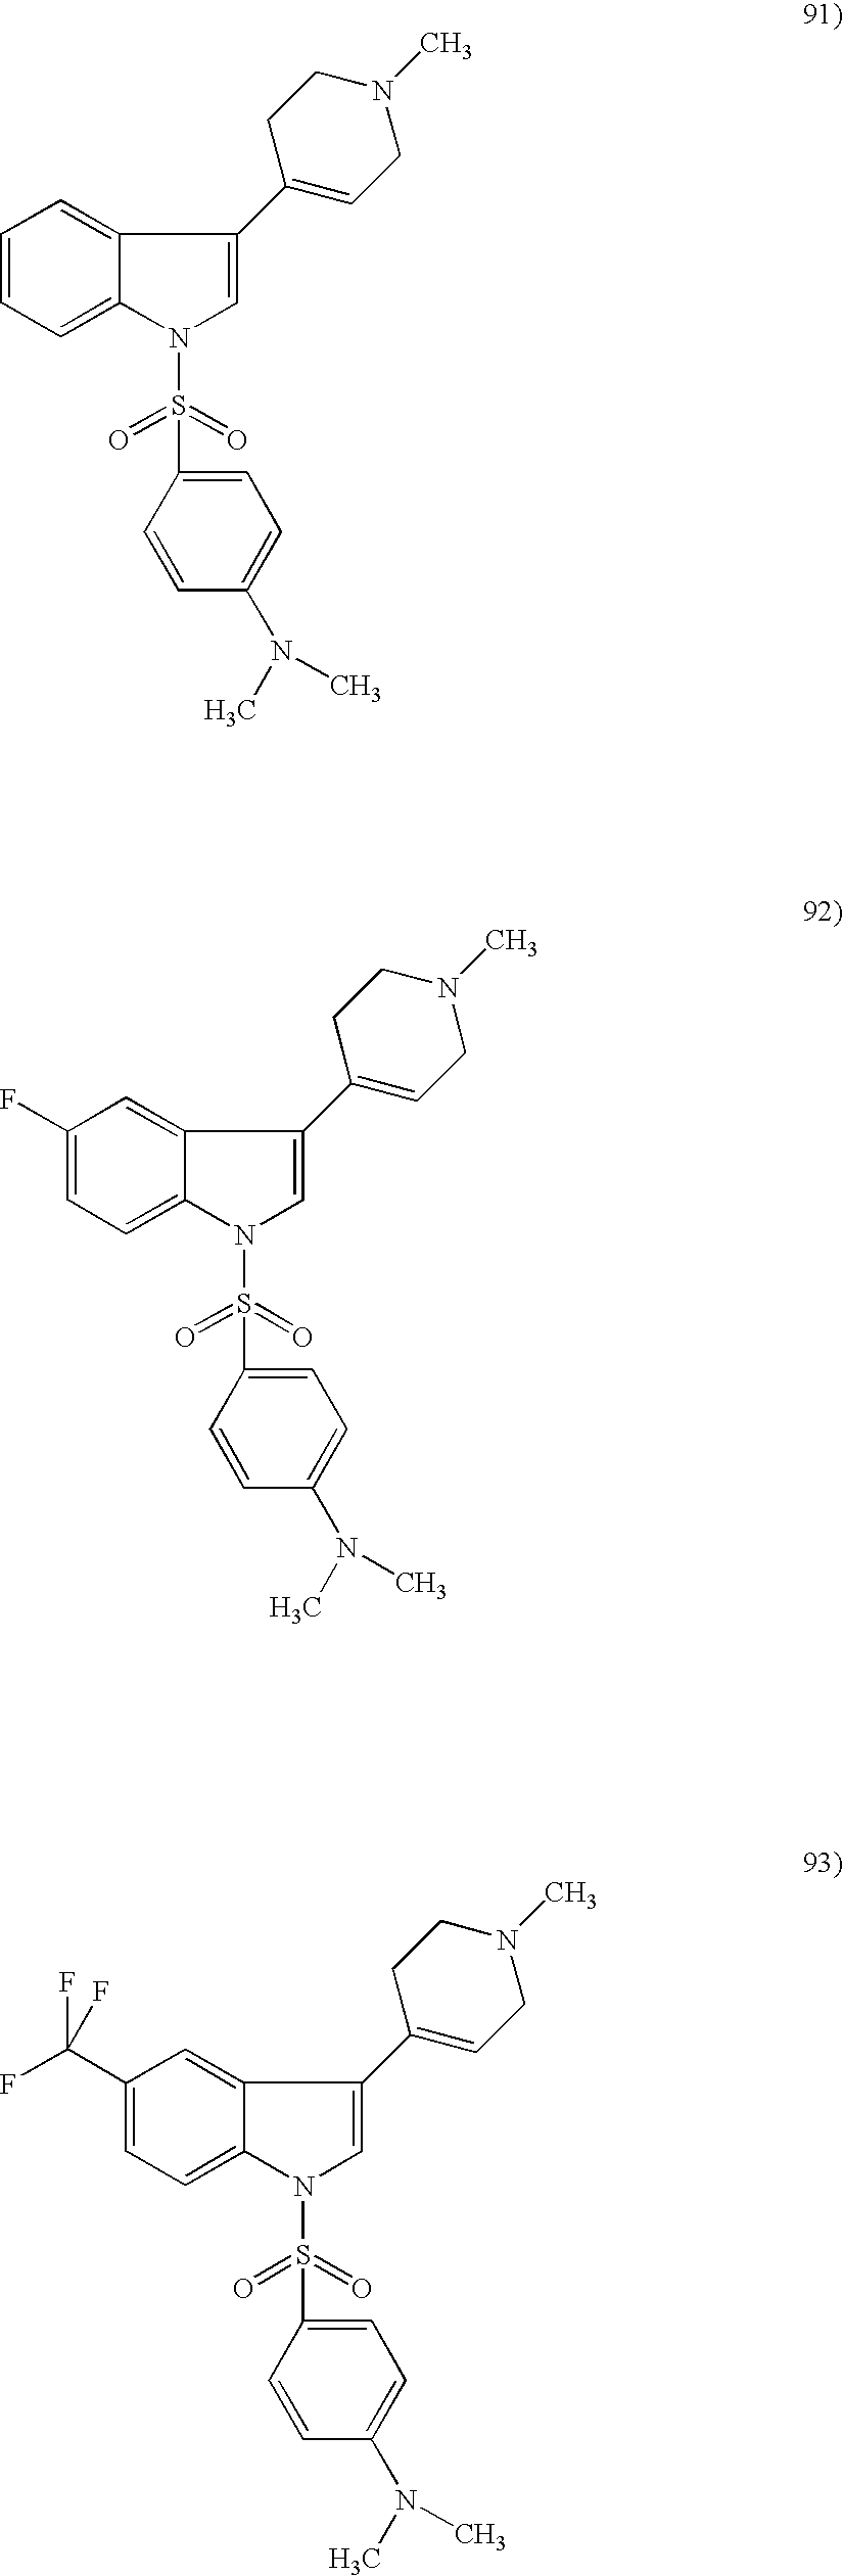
C1=CC=C2C(=C1)C(C1=CCN(C)CC1)=CN2S(=O)(=O)C1=CC=C(N(C)C)C=C1.C1(F)=CC=C2C(=C1)C(C1=CCN(C)CC1)=CN2S(=O)(=O)C1=CC=C(N(C)C)C=C1.C1(C(F)(F)F)=CC=C2C(=C1)C(C1=CCN(C)CC1)=CN2S(=O)(=O)C1=CC=C(N(C)C)C=C1
